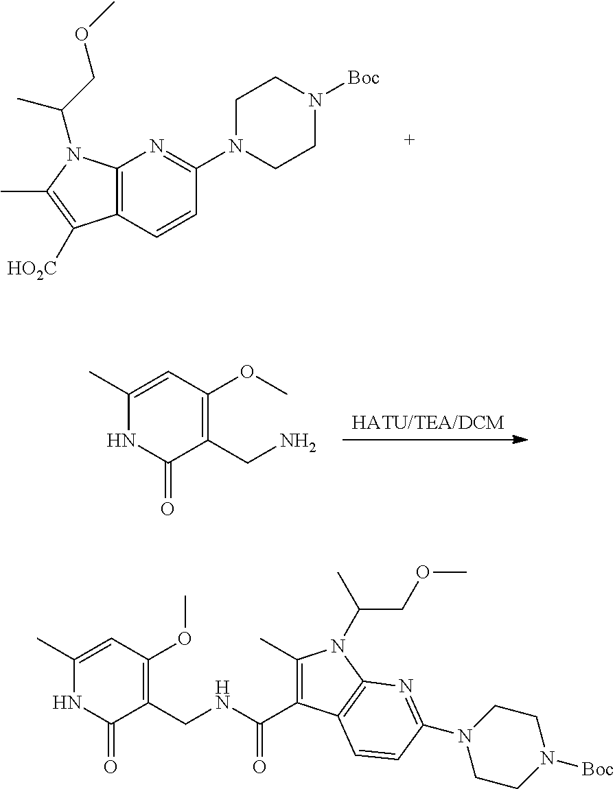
C12=C(C=CC(N3CCN([Boc])CC3)=N1)C([HO2C])=C(C)N2C(COC)C.C1(CN)=C(OC)C=C(C)NC1=O.C1(CNC(C2=C(C)N(C(C)COC)C3=C2C=CC(N2CCN([Boc])CC2)=N3)=O)=C(OC)C=C(C)NC1=O
